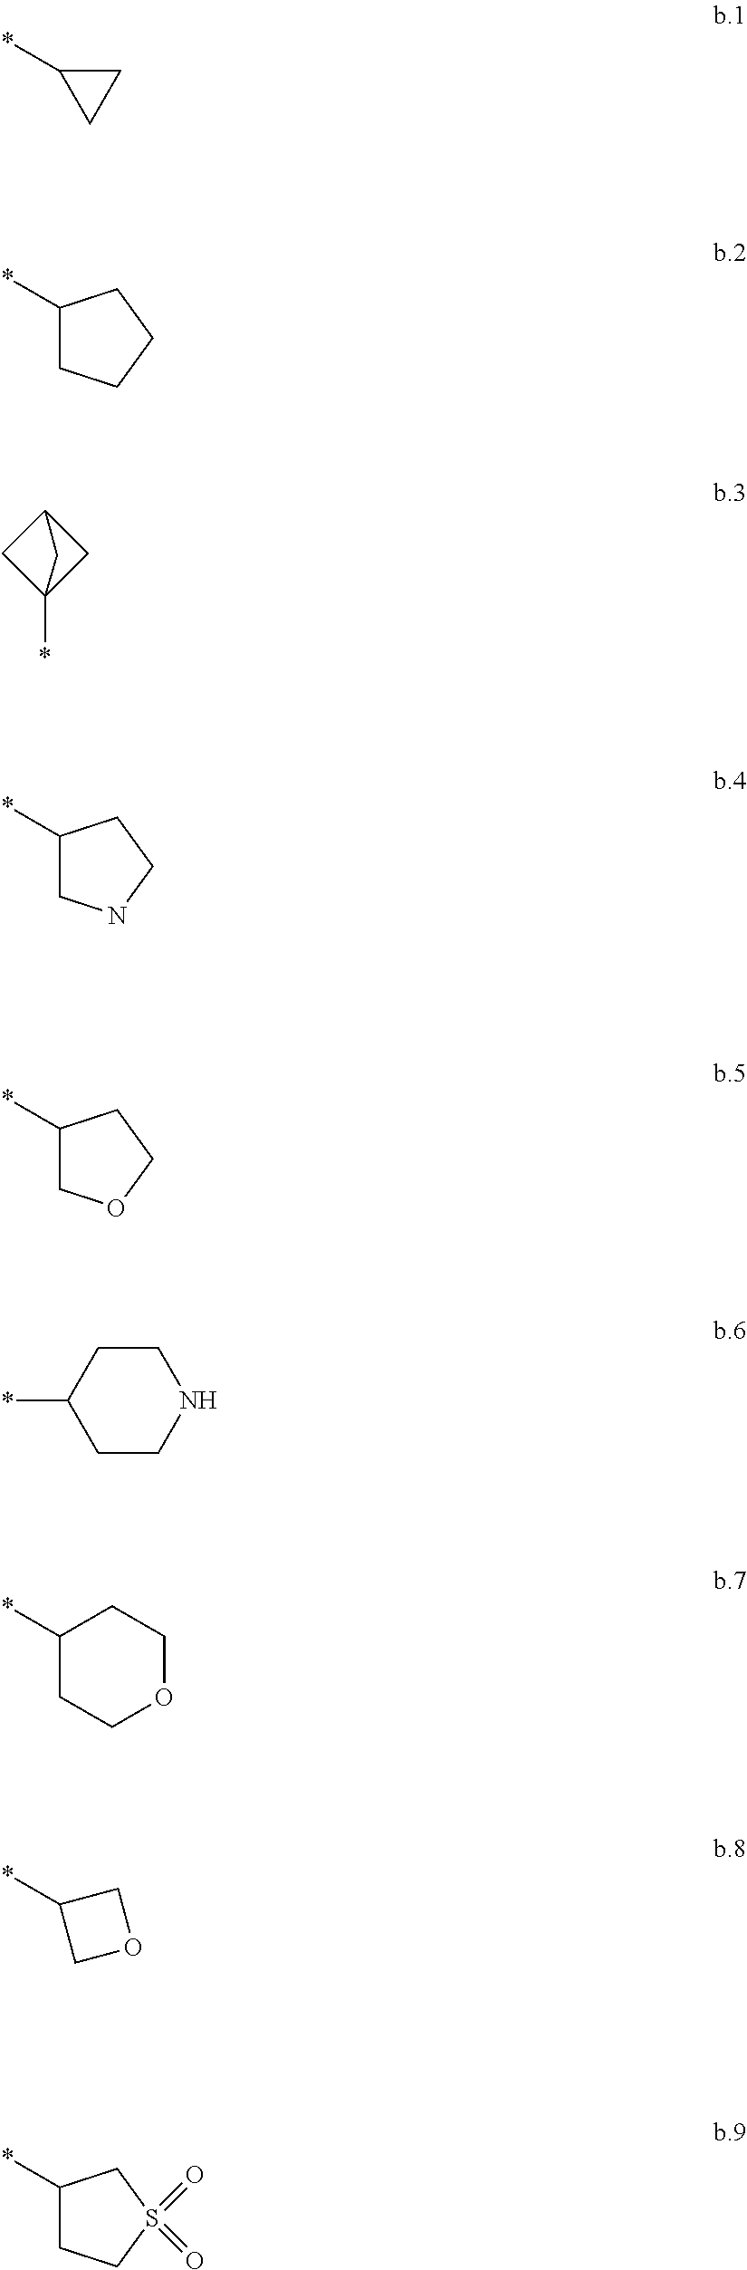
C1(*)CC1.C1(*)CCCC1.C12CC(*)(C1)C2.C1(*)CNCC1.C1(*)COCC1.*C1CCNCC1.*C1CCOCC1.C1(*)COC1.C1(*)CCS(=O)(=O)C1
